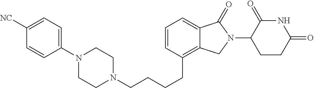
C(CCCC1=C2C(=CC=C1)C(=O)N(C1C(=O)NC(=O)CC1)C2)N1CCN(C2=CC=C([NC])C=C2)CC1
